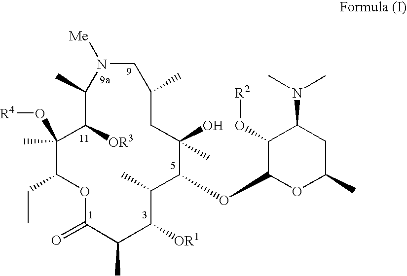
C1(C)C([OR3])C(O[R4])(C)C(CC)OC(=O)C(C)C([OR1])C(C)C(OC2C(O[R2])C(N(C)C)CC(C)O2)C(O)(C)CC(C)CN1[Me]
